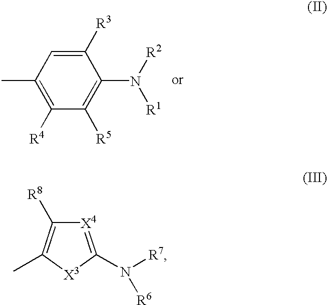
[X4]1=C(N([R7])[R6])[X3]C(C)=C1[R8].C1([R4])=C(C)C=C([R3])C(N([R2])[R1])=C1[R5]
